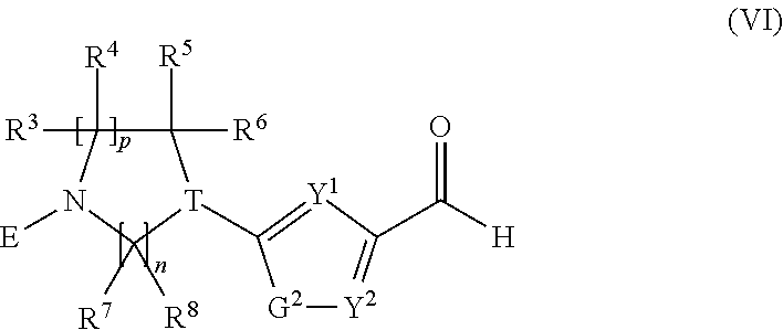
[Y2]1=C(C([H])=O)[Y1]=C([T]2C([R6])([R5])C([R3])([R4])N([E])C2([R7])[R8])[G2]1
